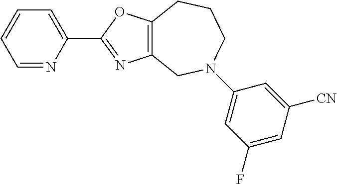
C1=NC(C2=NC3=C(O2)CCCN(C2=CC(F)=CC([CN])=C2)C3)=CC=C1
